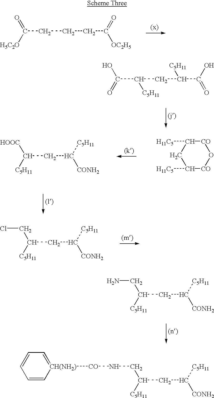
C(CC([C5H11])[CONH2])(CN[CO][CH(NH2)]1=CC=CC=C1)[C5H11].C(CCC([OC2H5])=O)C(=O)[H5C2O].C(CC(C(=O)O)[C5H11])(C(=O)O)[C5H11].C1([H11C5])[CO]O[CO]C([H11C5])C1.C(CC([C5H11])[CONH2])([HOOC])[C5H11].C(CC([C5H11])[CONH2])(CCl)[C5H11].C(CC([C5H11])[CONH2])(CN)[C5H11]
